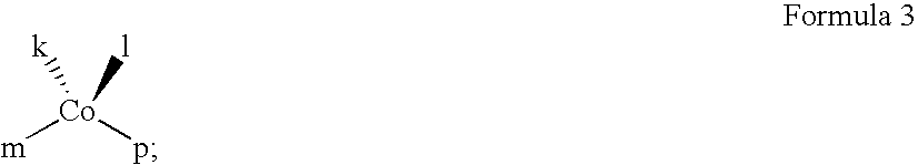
[m][Co](p)([k])[l]
